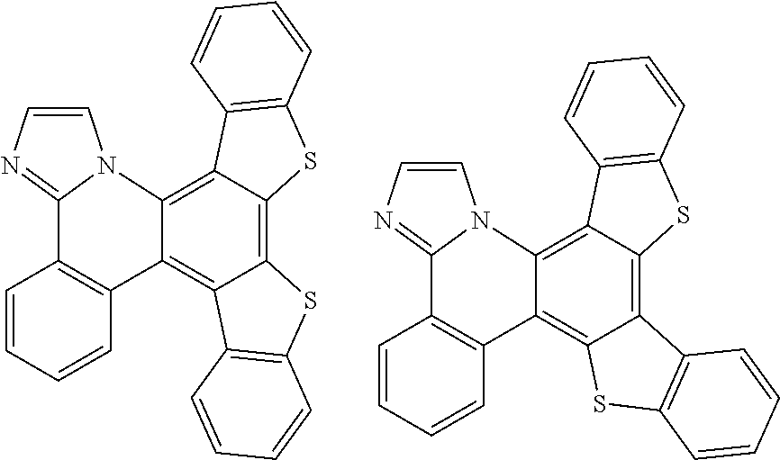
C12=C3C(=C4C(=C1C1=C(S2)C=CC=C1)C1=C(C2=NC=CN42)C=CC=C1)C1=C(S3)C=CC=C1.C12=C3C(=C4C(=C1SC1=C2C=CC=C1)C1=C(C2=NC=CN42)C=CC=C1)C1=C(S3)C=CC=C1
